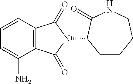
C1CCCNC(=O)C1N1C(=O)C2=C(C1=O)C(N)=CC=C2
